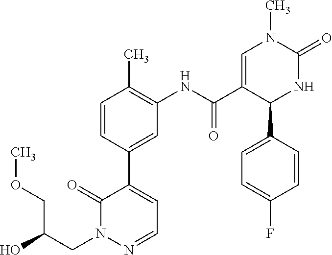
C1=CC(C)=C(NC(C2=CN(C)C(=O)NC2C2=CC=C(F)C=C2)=O)C=C1C1=CC=NN(CC(O)COC)C1=O
